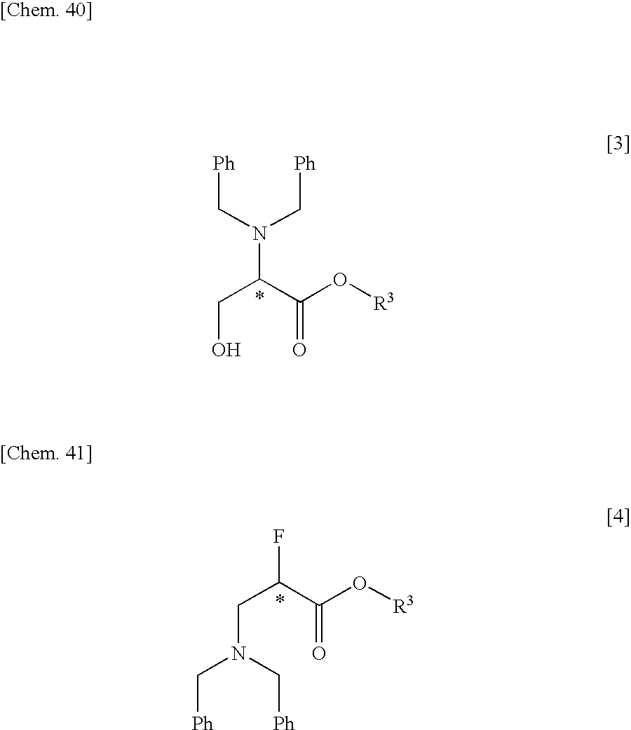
C(O)C(C(=O)O[R3])N(C[Ph])C[Ph].C([Ph])N(C[Ph])CC(C(=O)O[R3])F
